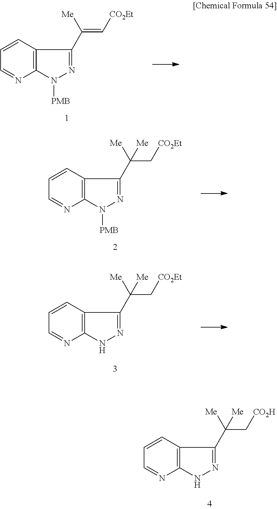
C1=CC=NC2=C1C(C(C[CO2H])([Me])[Me])=NN2.C1=CC=NC2=C1C(C(=C[CO2Et])[Me])=NN2[PMB].C1=CC=NC2=C1C(C(C[CO2Et])([Me])[Me])=NN2[PMB].C1=CC=NC2=C1C(C(C[CO2Et])([Me])[Me])=NN2
